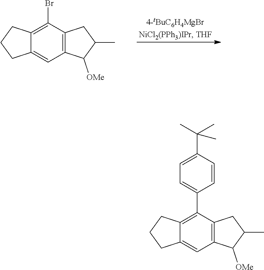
C12=C(C([OMe])C(C)C1)C=C1C(=C2C2=CC=C(C(C)(C)C)C=C2)CCC1.C12=C(C([OMe])C(C)C1)C=C1C(=C2Br)CCC1
